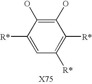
C1([R*])=C([R*])C(O)=C(O)C([R*])=C1
